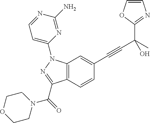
C1=CC(C#CC(C2=NC=CO2)(C)O)=CC2=C1C(C(N1CCOCC1)=O)=NN2C1=CC=NC(N)=N1
